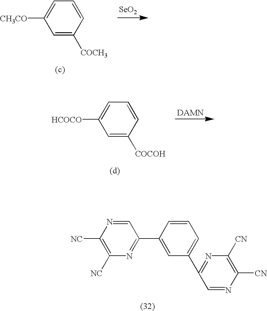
C1=C([CH3CO])C=C([COCH3])C=C1.[SeO2].C1=C([HCOCO])C=C([COCOH])C=C1.[DAMN].C1=NC([NC])=C([NC])N=C1C1=CC(C2=NC([CN])=C([CN])N=C2)=CC=C1
